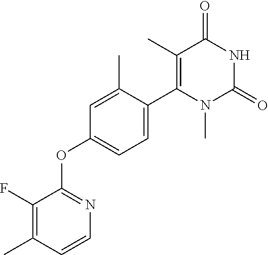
C1(F)=C(C)C=CN=C1OC1=CC=C(C2=C(C)C(=O)NC(=O)N2C)C(C)=C1
